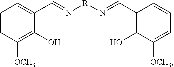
C1=CC([OCH3])=C(O)C(C=N[R]N=CC2=C(O)C([OCH3])=CC=C2)=C1
